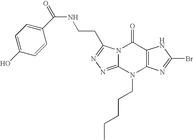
C(NCCC1=NN=C2N1C(=O)C1=C(N2CCCCC)N=C(Br)N1)(=O)C1=CC=C(O)C=C1
